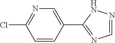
ClC1=NC=C(C2=NC=NN2)C=C1
